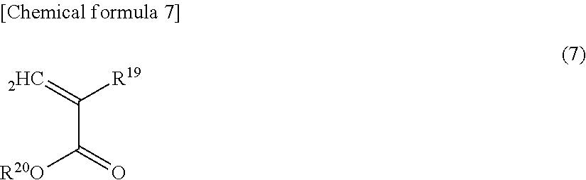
C(C(=O)[R20O])(=[2HC])[R19]
